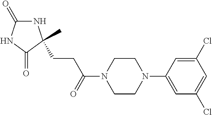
N1C(=O)NC(=O)C1(CCC(N1CCN(C2=CC(Cl)=CC(Cl)=C2)CC1)=O)C
